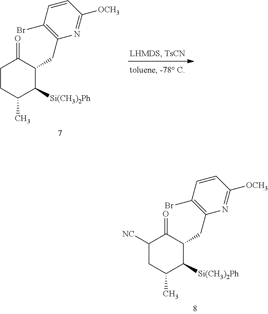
C1CC(C)C([Si(CH3)2Ph])C(CC2=C(Br)C=CC([OCH3])=N2)C1=O.C1([NC])CC(C)C([Si(CH3)2Ph])C(CC2=C(Br)C=CC([OCH3])=N2)C1=O
